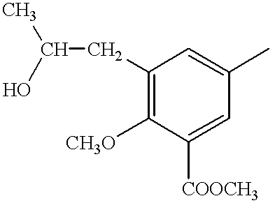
C(CC1=C([CH3O])C([COOCH3])=CC(C)=C1)(C)O
